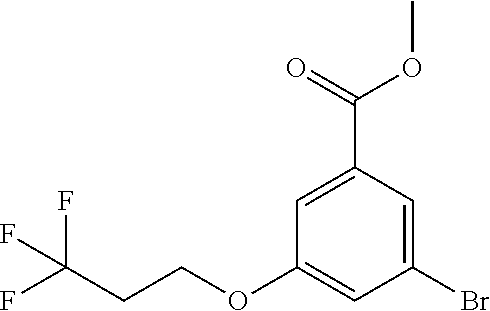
C1(OCCC(F)(F)F)=CC(Br)=CC(C(=O)OC)=C1
